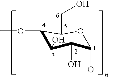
C1(OC)C(O)C(O)C(OC)OC1CO
